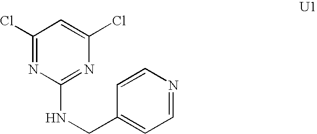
C1(Cl)=NC(NCC2=CC=NC=C2)=NC(Cl)=C1
